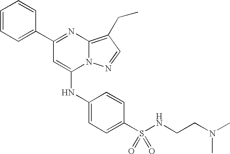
C1=C(C2=NC3=C(CC)C=NN3C(NC3=CC=C(S(NCCN(C)C)(=O)=O)C=C3)=C2)C=CC=C1
